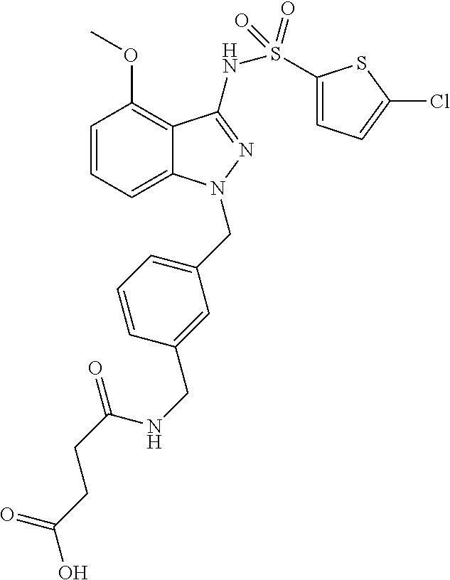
C1=CC=C2C(=C1OC)C(NS(=O)(=O)C1=CC=C(Cl)S1)=NN2CC1=CC=CC(CNC(CCC(O)=O)=O)=C1
